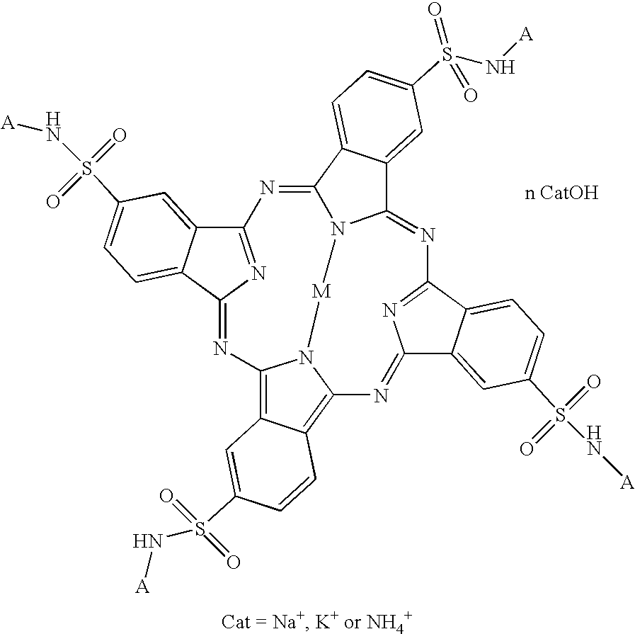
N1=C2C3=CC=C(S(=O)(=O)N[A])C=C3C3=NC4=NC(=NC5=C6C(=C(N=C7C8=CC=C(S(N[A])(=O)=O)C=C8C1=N7)N5[M]N32)C=C(S(=O)(=O)N[A])C=C6)C1=CC(S(=O)(=O)N[A])=CC=C14
